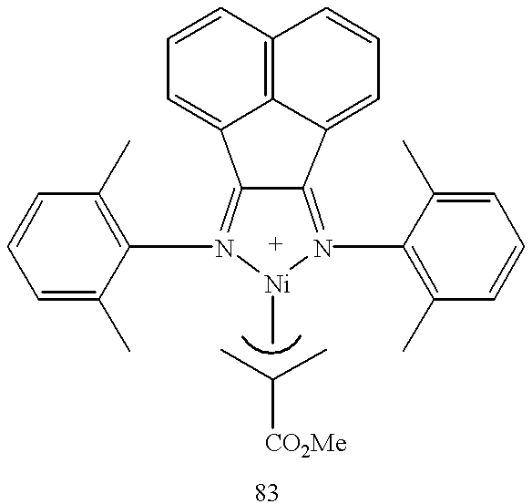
C12=N(C3=C(C)C=CC=C3C)[Ni](C)N(C3=C(C)C=CC=C3C)=C1C1=CC=CC3=C1C2=CC=C3.CC(C)[CO2Me]
